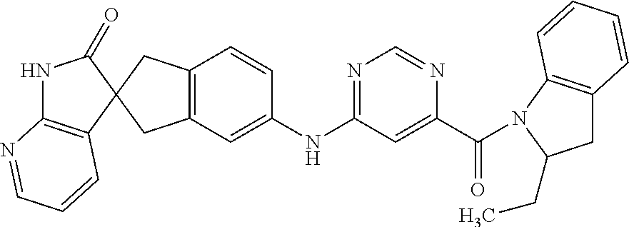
N1C2=C(C=CC=N2)C2(C1=O)CC1=C(C2)C=C(NC2=NC=NC(C(=O)N3C4=C(CC3CC)C=CC=C4)=C2)C=C1
